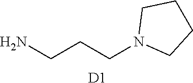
[D1].NCCCN1CCCC1
